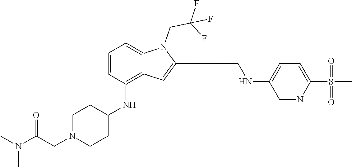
C(C#CC1=CC2=C(NC3CCN(CC(N(C)C)=O)CC3)C=CC=C2N1CC(F)(F)F)NC1=CC=C(S(C)(=O)=O)N=C1
